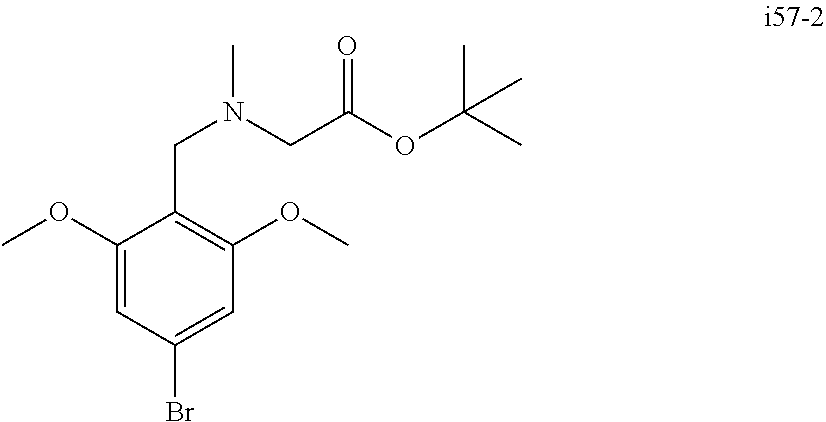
BrC1=CC(OC)=C(CN(C)CC(OC(C)(C)C)=O)C(OC)=C1
